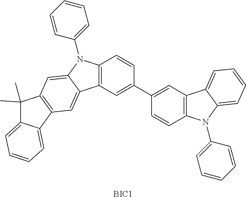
C12=C(C=C(C3=CC4=C(C=C3)N(C3=CC=CC=C3)C3=CC=CC=C43)C=C1)C1=CC3=C(C=C1N2C1=CC=CC=C1)C(C)(C)C1=CC=CC=C31.[BIC1]
